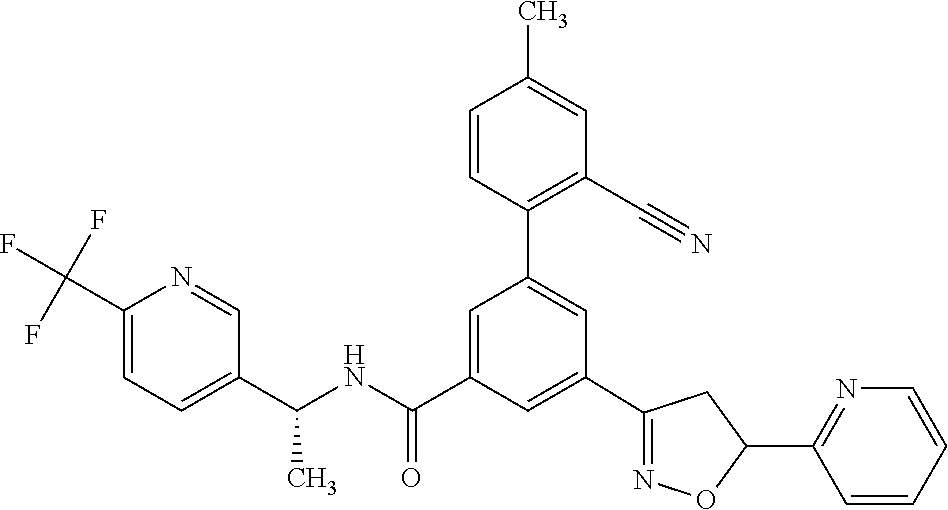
C1(C2=NOC(C3=NC=CC=C3)C2)=CC(C(NC(C2=CC=C(C(F)(F)F)N=C2)C)=O)=CC(C2=C(C#N)C=C(C)C=C2)=C1
